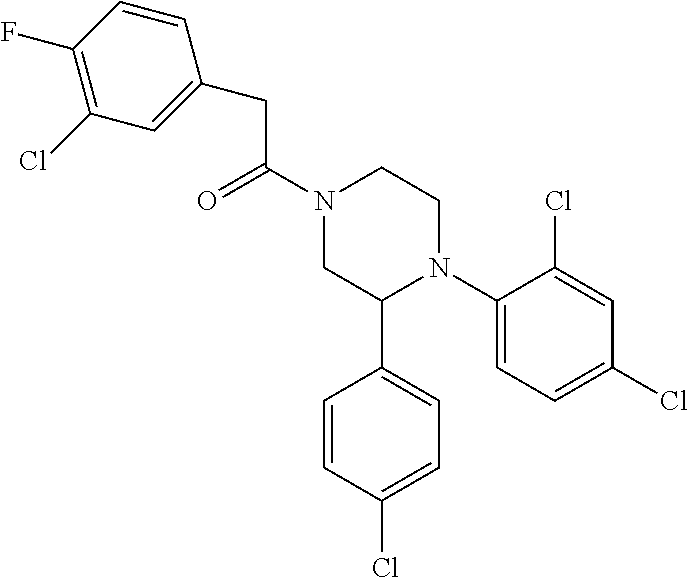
C(C(N1CC(C2=CC=C(Cl)C=C2)N(C2=CC=C(Cl)C=C2Cl)CC1)=O)C1=CC(Cl)=C(F)C=C1
